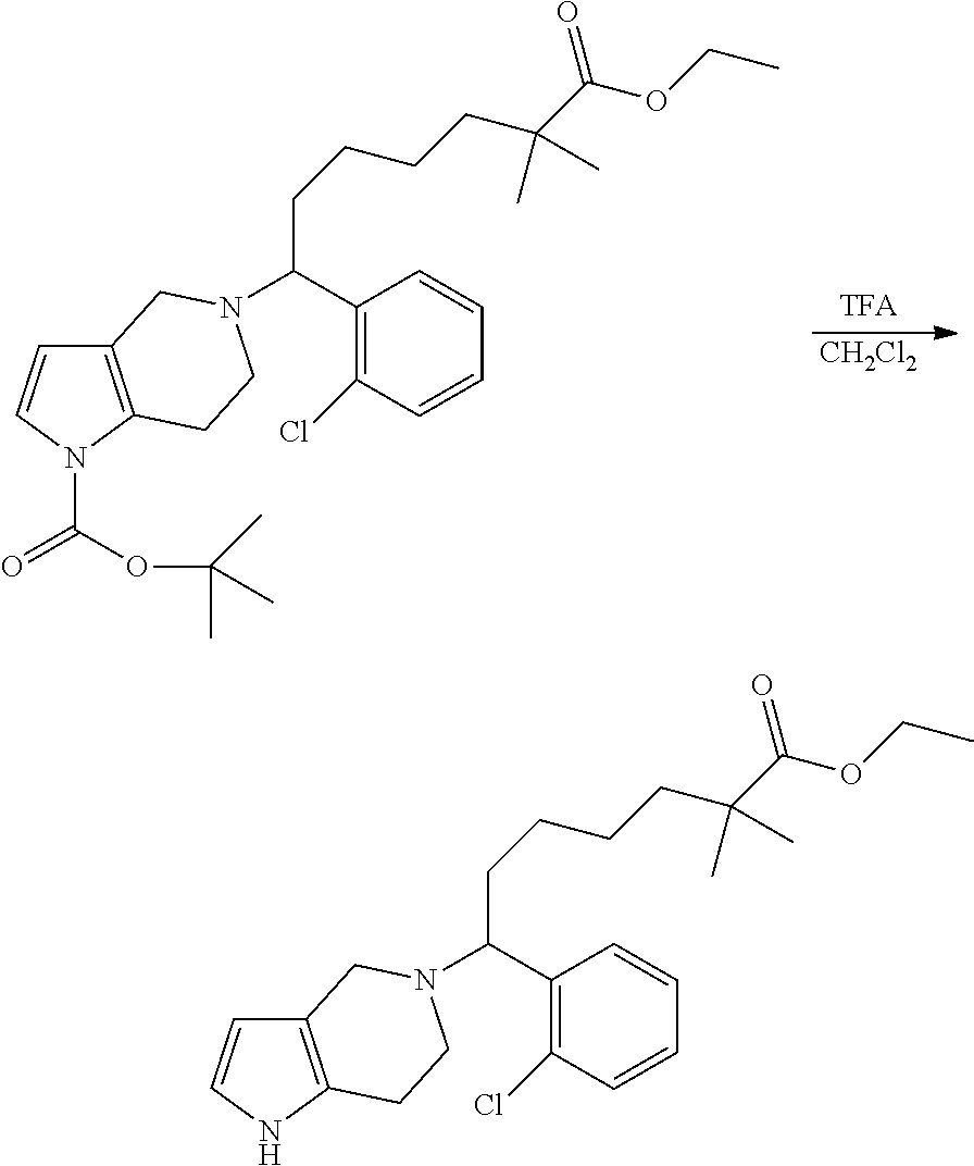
[CH2Cl2].C12=C(N(C(=O)OC(C)(C)C)C=C1)CCN(C(C1=C(Cl)C=CC=C1)CCCCC(C(OCC)=O)(C)C)C2.C12=C(NC=C1)CCN(C(C1=C(Cl)C=CC=C1)CCCCC(C(OCC)=O)(C)C)C2
